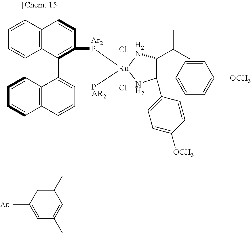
[Ar].C1(C)=CC(C)=CC(C)=C1.C12=C(C3=C(C=C1)[Ar2P][Ru]1(Cl)(Cl)([PAR2]C4=C3C3=C(C=C4)C=CC=C3)[H2N]C(C(C)C)C(C3=CC=C([OCH3])C=C3)(C3=CC=C([OCH3])C=C3)N1)C=CC=C2
